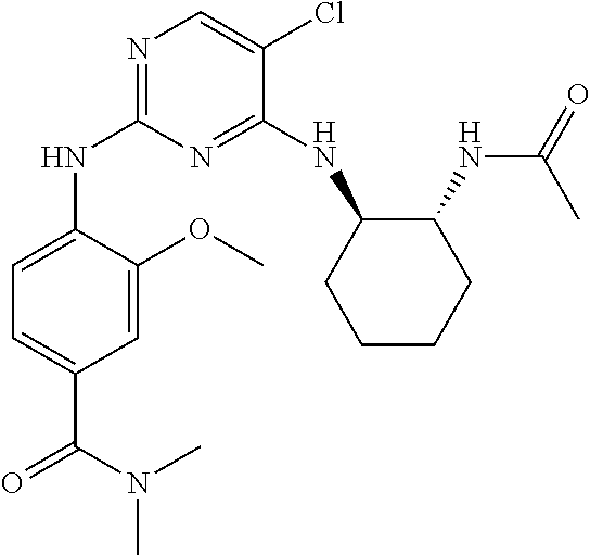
N1=C(NC2CCCCC2NC(=O)C)C(Cl)=CN=C1NC1=CC=C(C(N(C)C)=O)C=C1OC
